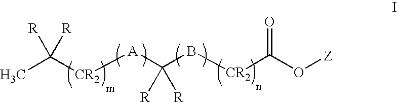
CC([CR2][A]C([R])([R])B[CR2]C(O[Z])=O)([R])[R]
